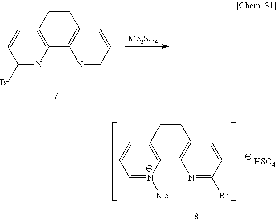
C1=CC2=C(C3=C1C=CC(Br)=N3)[N+]([Me])=CC=C2.[HSO4].C1=CC2=C(C3=C1C=CC=N3)N=C(Br)C=C2.[Me2SO4]
